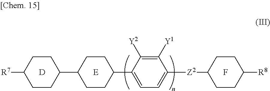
C1CC([R7])CCC1C1CCC(C2=CC=C([Z2]C3CCC([R8])CC3)C([Y1])=C2[Y2])CC1.[D].[E].F
